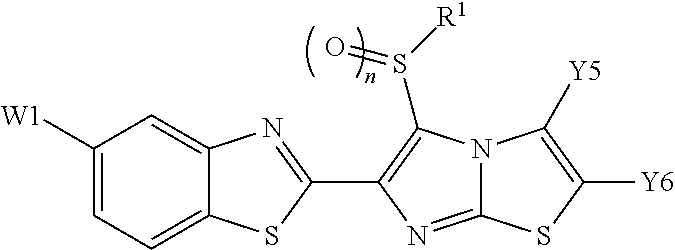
N12C(=NC(C3=NC4=CC([W1])=CC=C4S3)=C1S([R1])=O)SC([Y6])=C2[Y5]
